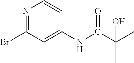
N1=C(Br)C=C(NC(C(C)(C)O)=O)C=C1
